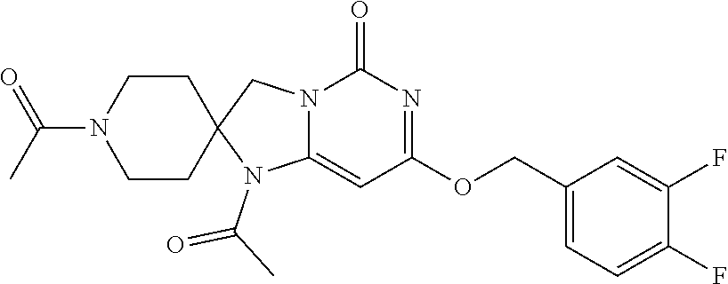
C1CC2(CCN1C(C)=O)N(C(C)=O)C1=CC(OCC3=CC=C(F)C(F)=C3)=NC(=O)N1C2
